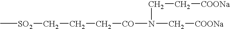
C[SO2]CCC[CO]N(CC[COONa])C[COONa]
